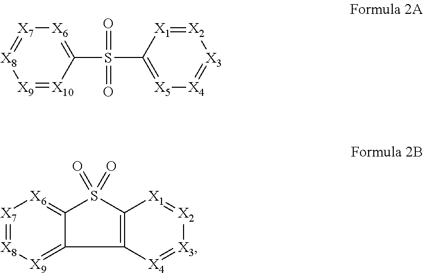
[X9]1=[X10]C(S(C2=[X5][X4]=[X3][X2]=[X1]2)(=O)=O)=[X6][X7]=[X8]1.[X7]1=[X8][X9]=C2C(=[X6]1)S(=O)(=O)C1=C2[X4]=[X3][X2]=[X1]1
